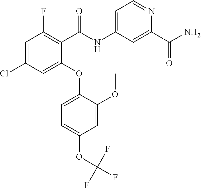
C1=C(Cl)C=C(OC2=CC=C(OC(F)(F)F)C=C2OC)C(C(=O)NC2=CC=NC(C(=O)N)=C2)=C1F
